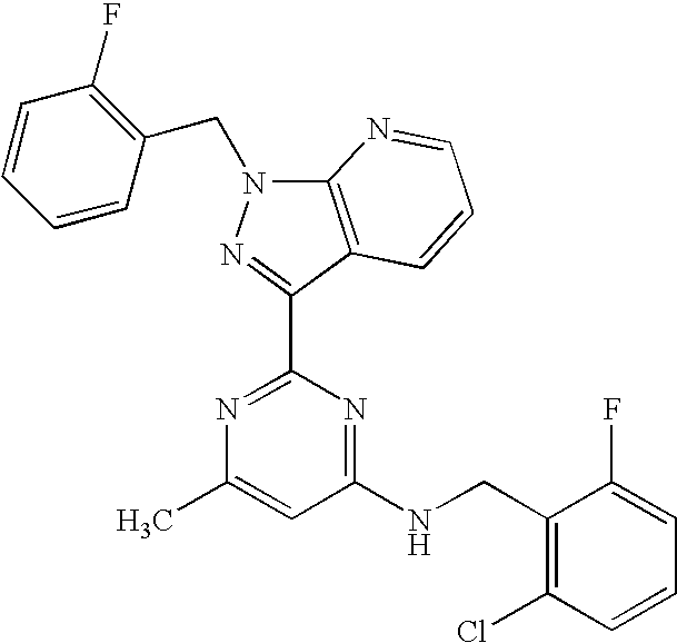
N1=C(C2=NN(CC3=C(F)C=CC=C3)C3=C2C=CC=N3)N=C(NCC2=C(Cl)C=CC=C2F)C=C1C
